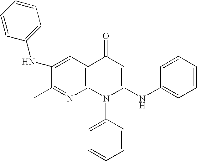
C1(C)=NC2=C(C=C1NC1=CC=CC=C1)C(=O)C=C(NC1=CC=CC=C1)N2C1=CC=CC=C1
